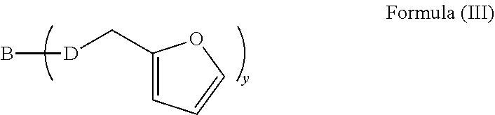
C1(C[D]B)=CC=CO1
